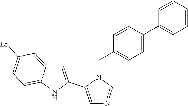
C1=C(C2=CN=CN2CC2=CC=C(C3=CC=CC=C3)C=C2)NC2=CC=C(Br)C=C12
